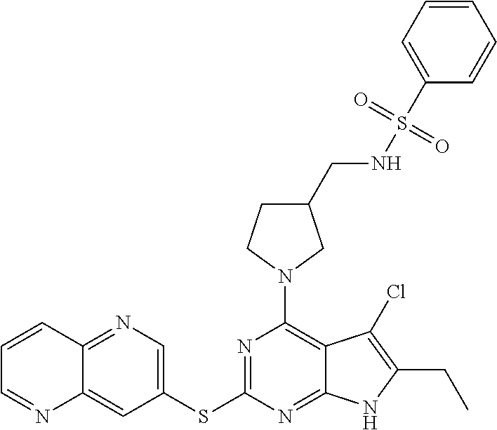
N1=C(SC2=CN=C3C(=C2)N=CC=C3)N=C2C(=C1N1CC(CNS(C3=CC=CC=C3)(=O)=O)CC1)C(Cl)=C(CC)N2
